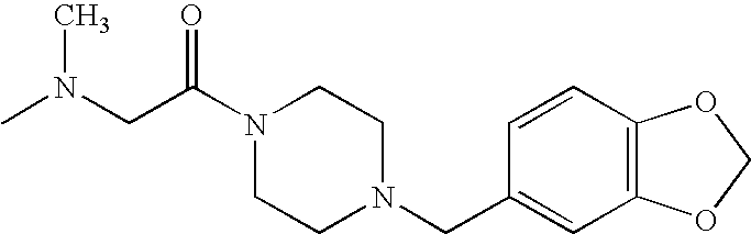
N1(C(=O)CN(C)C)CCN(CC2=CC3=C(C=C2)OCO3)CC1
